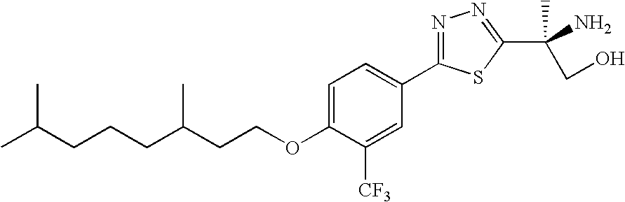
C(CC(CCOC1=CC=C(C2=NN=C(C(N)(CO)C)S2)C=C1[CF3])C)CC(C)C
